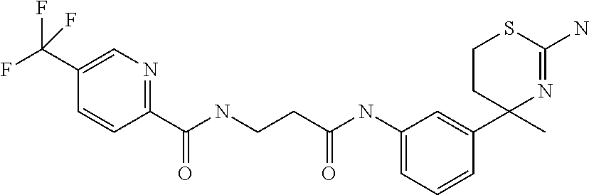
C1(C(F)(F)F)=CN=C(C(NCCC(NC2=CC=CC(C3(C)N=C(N)SCC3)=C2)=O)=O)C=C1
